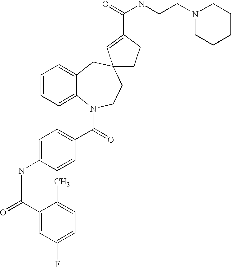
C1=CC=C2C(=C1)CC1(CCN2C(=O)C2=CC=C(NC(=O)C3=CC(F)=CC=C3C)C=C2)CCC(C(=O)NCCN2CCCCC2)=C1
